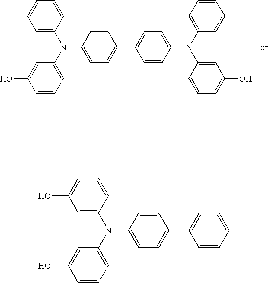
OC1=CC(N(C2=CC=C(C3=CC=C(N(C4=CC(O)=CC=C4)C4=CC=CC=C4)C=C3)C=C2)C2=CC=CC=C2)=CC=C1.OC1=CC(N(C2=CC=C(C3=CC=CC=C3)C=C2)C2=CC(O)=CC=C2)=CC=C1
